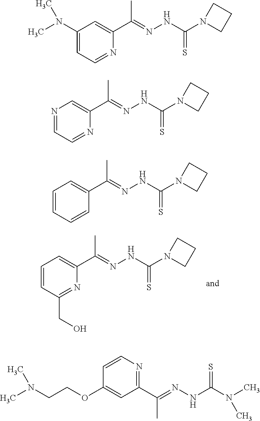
C1=CC(CO)=NC(C(=NNC(N2CCC2)=S)C)=C1.C1(N(C)C)=CC=NC(C(=NNC(N2CCC2)=S)C)=C1.N1=CC=NC(C(=NNC(N2CCC2)=S)C)=C1.C1=CC=CC(C(=NNC(N2CCC2)=S)C)=C1.C1(C(=NNC(N(C)C)=S)C)=NC=CC(OCCN(C)C)=C1
